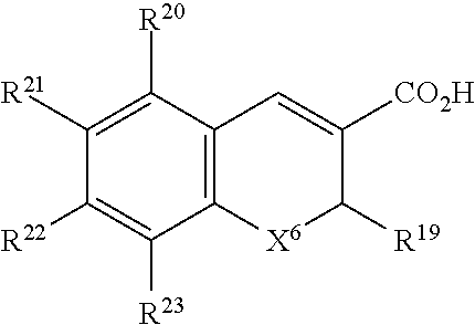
C1([R21])=C([R20])C2=C(C([R23])=C1[R22])[X6]C([R19])C([CO2H])=C2
